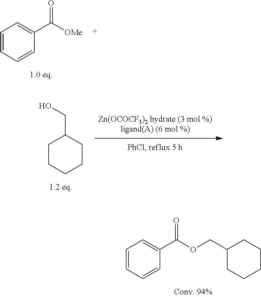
C1=CC=CC(C([OMe])=O)=C1.C1=CC=CC(C(=O)OCC2CCCCC2)=C1.C1CCCCC1CO
